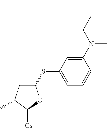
C1(SC2=CC=CC(N(CCC)C)=C2)CC(C)C([Cs])O1
